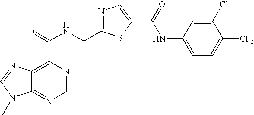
C12=NC=NC(C(=O)NC(C3=NC=C(C(=O)NC4=CC=C([CF3])C(Cl)=C4)S3)C)=C1N=CN2C
